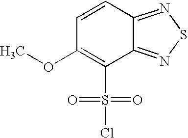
C12=NSN=C1C=CC(OC)=C2S(=O)(=O)Cl
